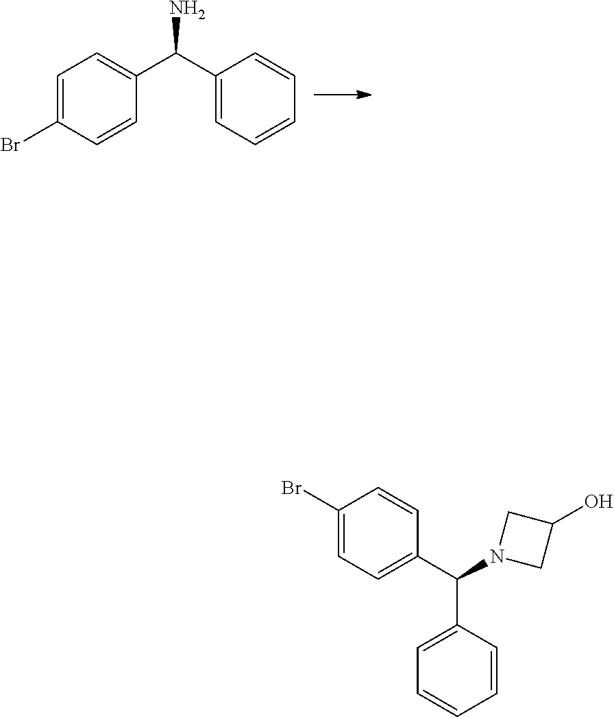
C1=C(Br)C=CC(C(C2=CC=CC=C2)N)=C1.C1=C(Br)C=CC(C(N2CC(O)C2)C2=CC=CC=C2)=C1
